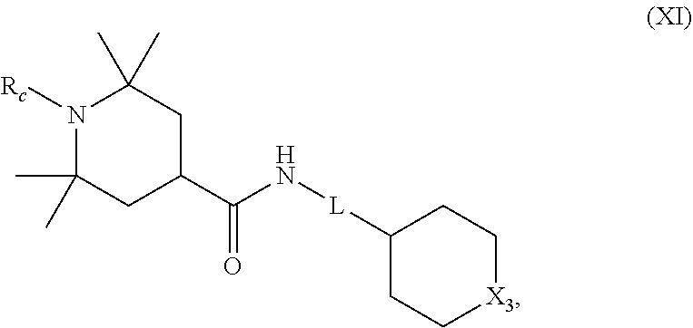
C1(C)(C)N([Rc])C(C)(C)CC(C(N[L]C2CC[X3]CC2)=O)C1
